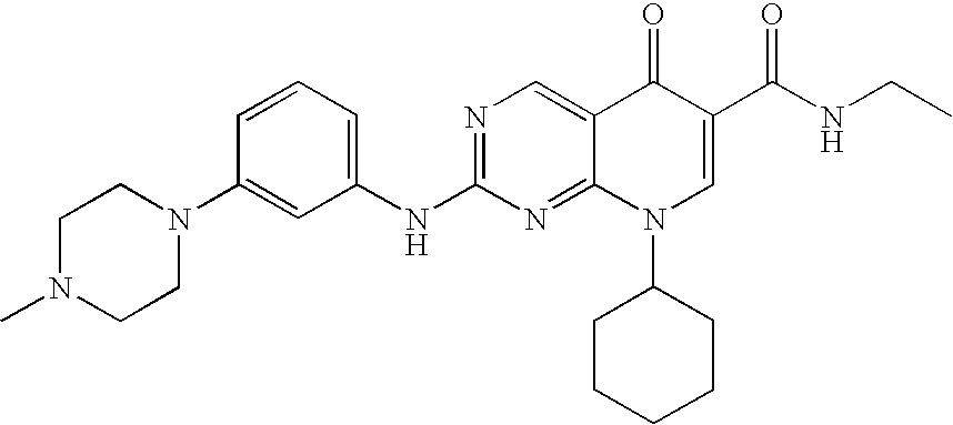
C1=CC=C(NC2=NC=C3C(=N2)N(C2CCCCC2)C=C(C(NCC)=O)C3=O)C=C1N1CCN(C)CC1
